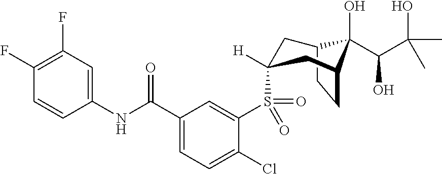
C1(F)=C(F)C=C(NC(C2=CC=C(Cl)C(S(=O)(C3([H])CC4CCC(C3)C4(O)C(C(C)(O)C)O)=O)=C2)=O)C=C1
